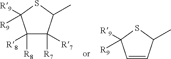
C1([R8])([R8])C([R7])([R7])C(C)SC1([R9])[R9].C1=CC(C)SC1([R9])[R9]
